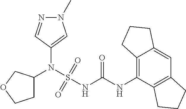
C1(N(S(NC(NC2=C3C(=CC4=C2CCC4)CCC3)=O)(=O)=O)C2CCOC2)=CN(C)N=C1
